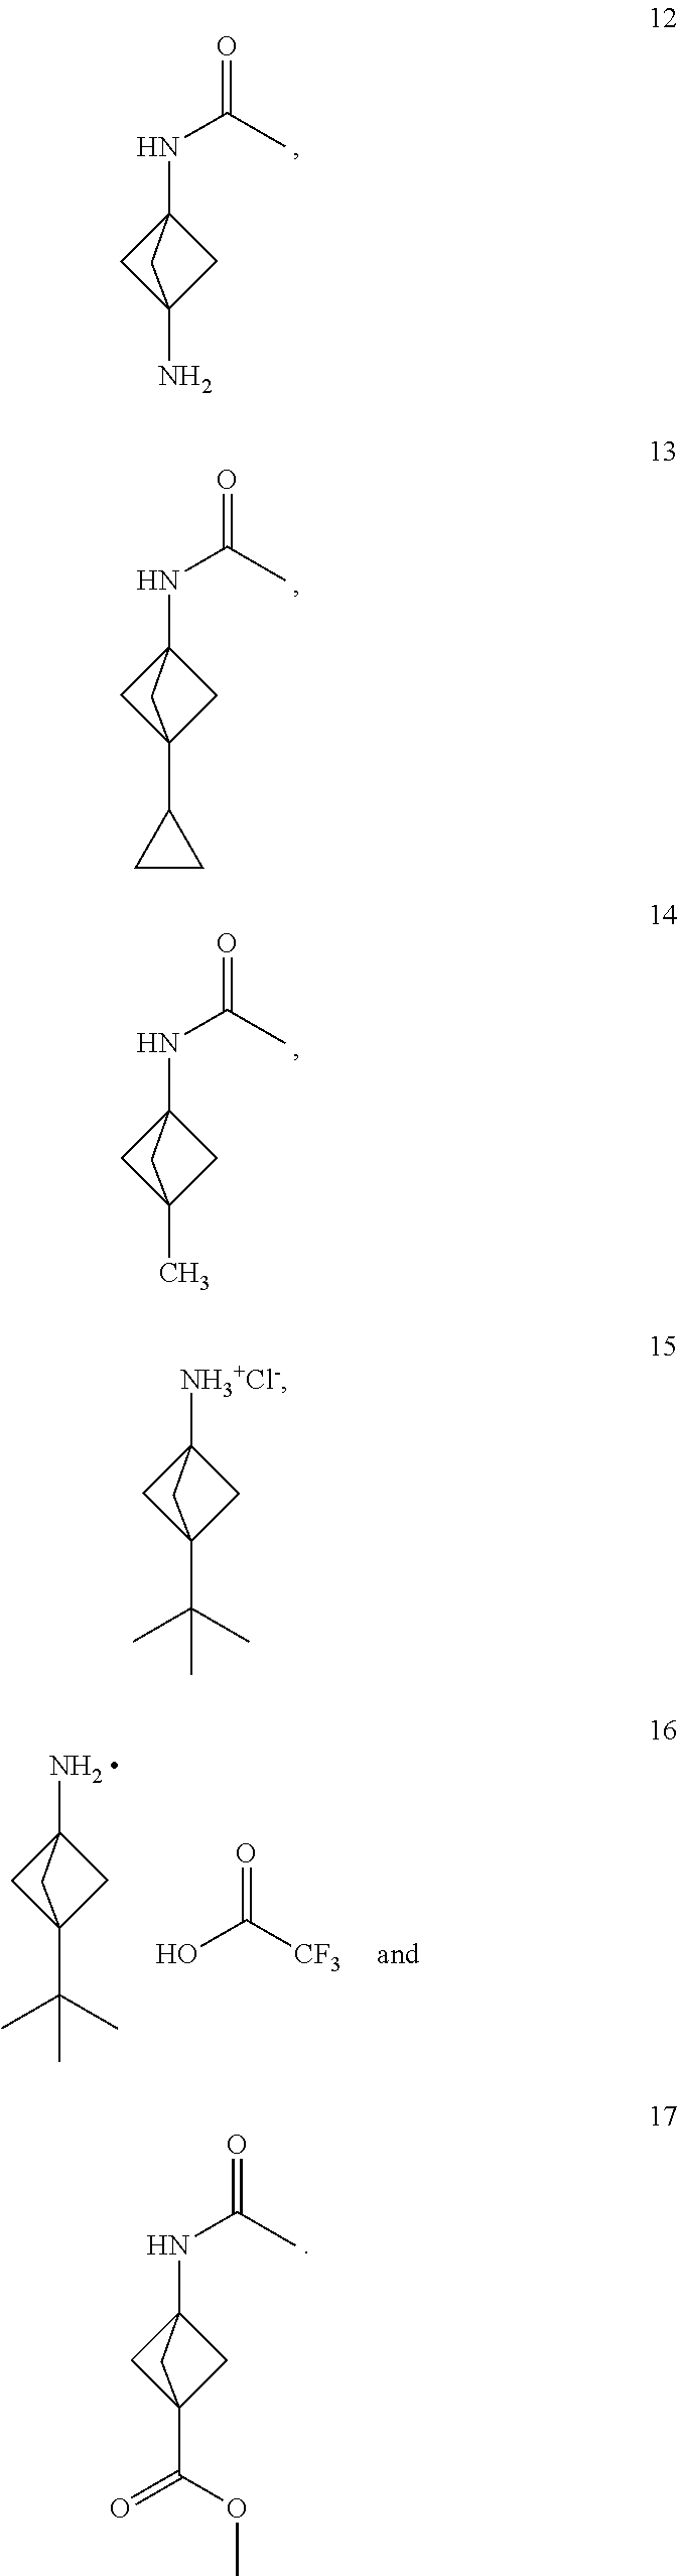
N(C(C)=O)C12CC(C3CC3)(C1)C2.N(C(C)=O)C12CC(C)(C1)C2.NC12CC(C(C)(C)C)(C1)C2.OC([CF3])=O.N(C(C)=O)C12CC(C(OC)=O)(C1)C2.N(C(C)=O)C12CC(N)(C1)C2.[NH3+Cl-]C12CC(C(C)(C)C)(C1)C2
